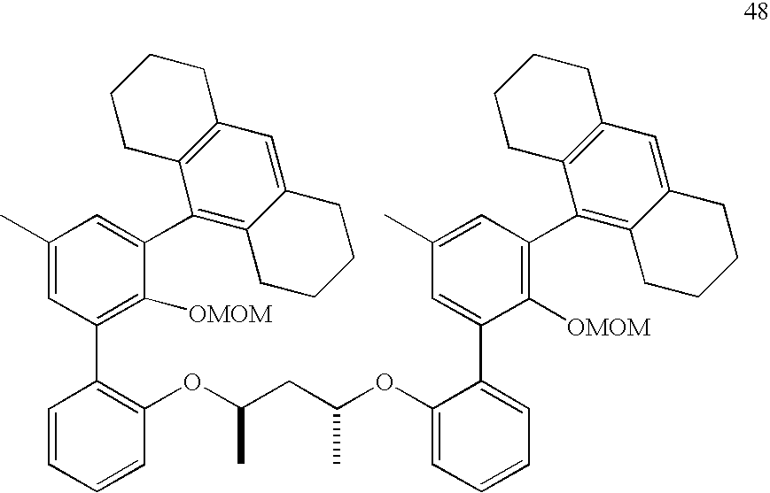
C1(C)=CC(C2=C(OC(CC(OC3=CC=CC=C3C3=CC(C)=CC(C4=C5C(=CC6=C4CCCC6)CCCC5)=C3[OMOM])C)C)C=CC=C2)=C([OMOM])C(C2=C3C(=CC4=C2CCCC4)CCCC3)=C1
